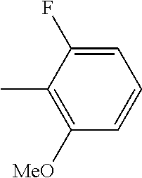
C1=C(F)C(C)=C([MeO])C=C1
